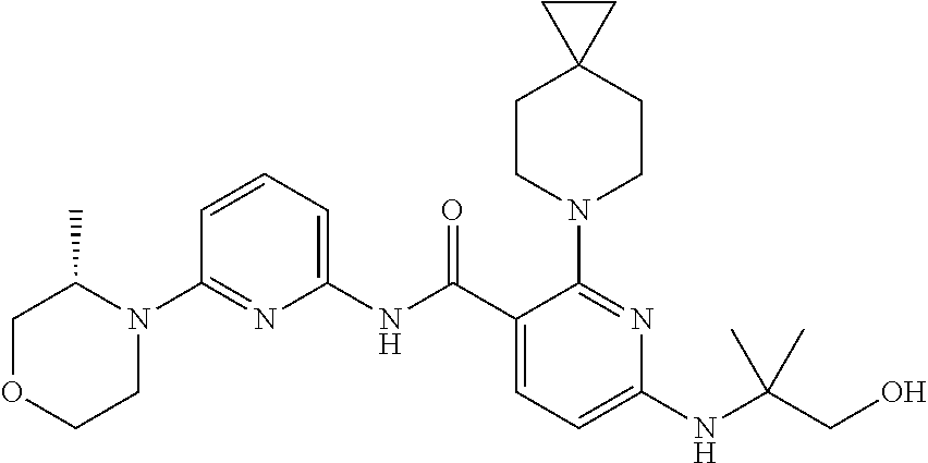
C1(NC(C2=CC=C(NC(CO)(C)C)N=C2N2CCC3(CC2)CC3)=O)=CC=CC(N2C(C)COCC2)=N1
